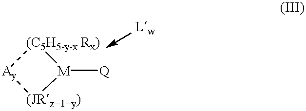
[(C5H5-y-x Rx)]1[Ay][(JRz-1-y)][M]1[Q].[Lw]
